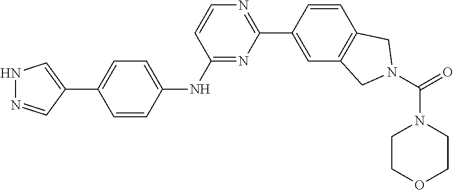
N1N=CC(C2=CC=C(NC3=NC(C4=CC5=C(C=C4)CN(C(=O)N4CCOCC4)C5)=NC=C3)C=C2)=C1
